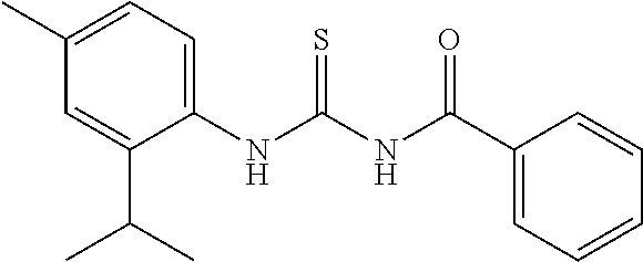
C1=C(C)C=C(C(C)C)C(NC(=S)NC(=O)C2=CC=CC=C2)=C1
